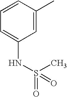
C1=CC(C)=CC(NS(=O)(C)=O)=C1
